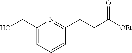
C1(CO)=CC=CC(CCC([OEt])=O)=N1
